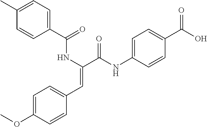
C1(C(=O)NC(=CC2=CC=C(OC)C=C2)C(NC2=CC=C(C(O)=O)C=C2)=O)=CC=C(C)C=C1
